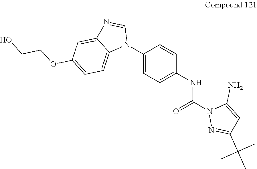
C1(N2C=NC3=CC(OCCO)=CC=C23)=CC=C(NC(N2N=C(C(C)(C)C)C=C2N)=O)C=C1
